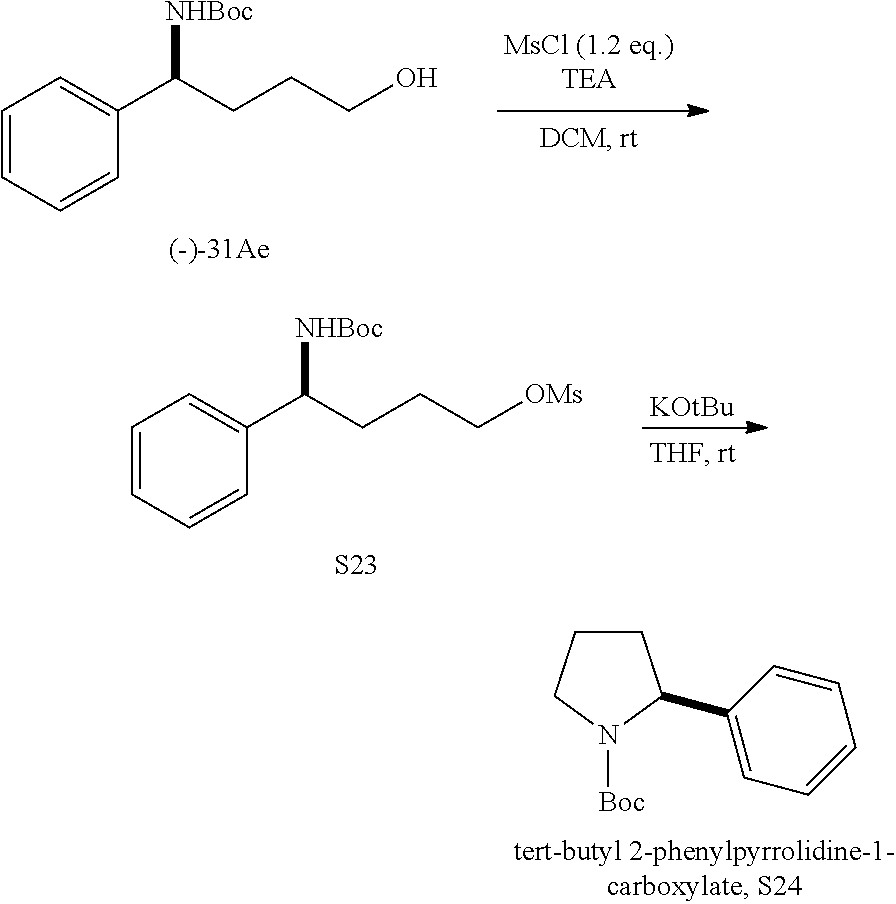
C1=CC=CC(C(CCCO)[NHBoc])=C1.C1=CC=CC(C(CCC[OMs])[NHBoc])=C1.[S23].[KOtBu].C1CCN([Boc])C1C1=CC=CC=C1
